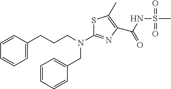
C(N(C1=NC(C(NS(C)(=O)=O)=O)=C(C)S1)CC1=CC=CC=C1)CCC1=CC=CC=C1
